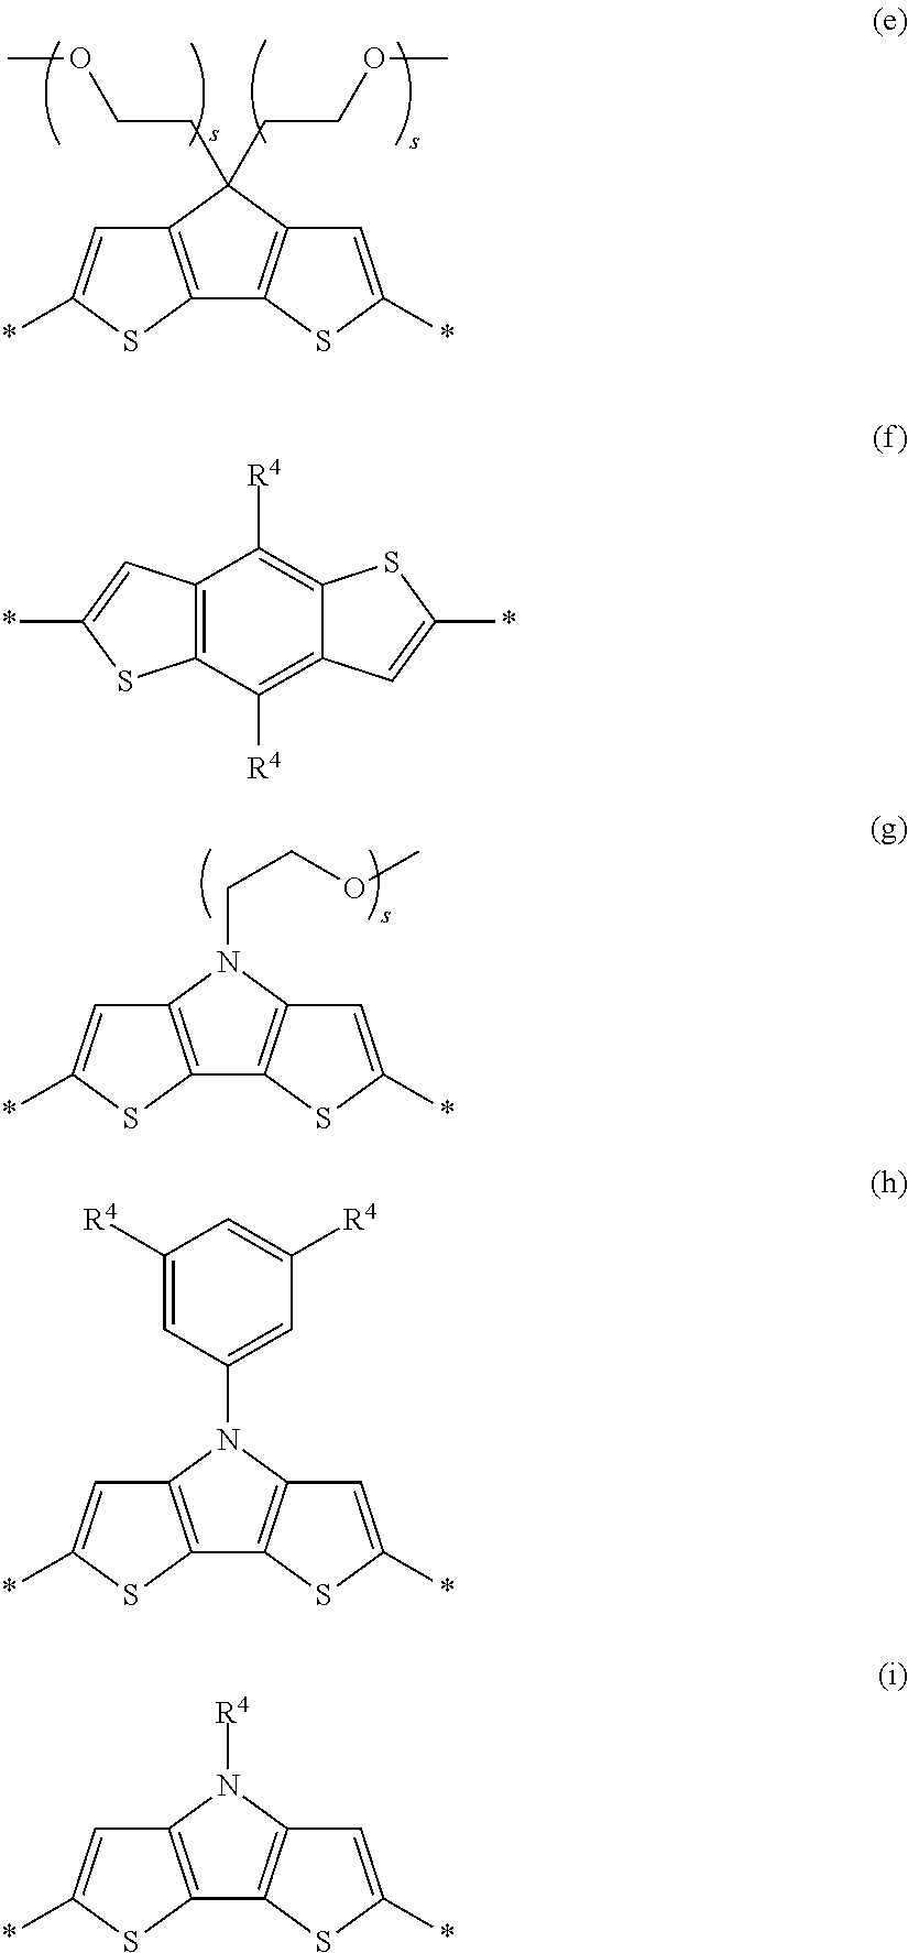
C12=C(C(CCOC)(CCOC)C3=C1SC(*)=C3)C=C(*)S2.C12=C(N(CCOC)C3=C1SC(*)=C3)C=C(*)S2.C12=C(C([R4])=C3C(=C1[R4])SC(*)=C3)SC(*)=C2.C12=C(N(C3=CC([R4])=CC([R4])=C3)C3=C1SC(*)=C3)C=C(*)S2.C12=C(N([R4])C3=C1SC(*)=C3)C=C(*)S2
